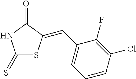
C1(=S)SC(=CC2=CC=CC(Cl)=C2F)C(=O)N1
